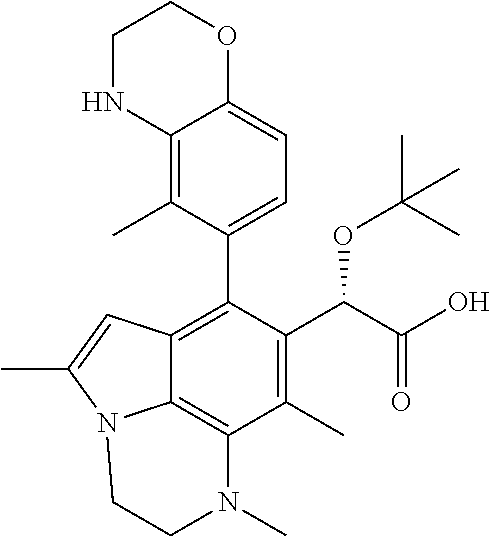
C12=C(C)C(C3=C4C5=C(C(C)=C3C(C(=O)O)OC(C)(C)C)N(C)CCN5C(C)=C4)=CC=C1OCCN2
